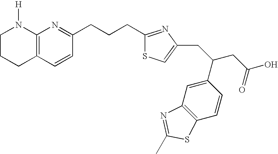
C1CCC2=C(N1[H])N=C(CCCC1=NC(CC(CC(O)=O)C3=CC4=C(C=C3)SC(C)=N4)=CS1)C=C2
